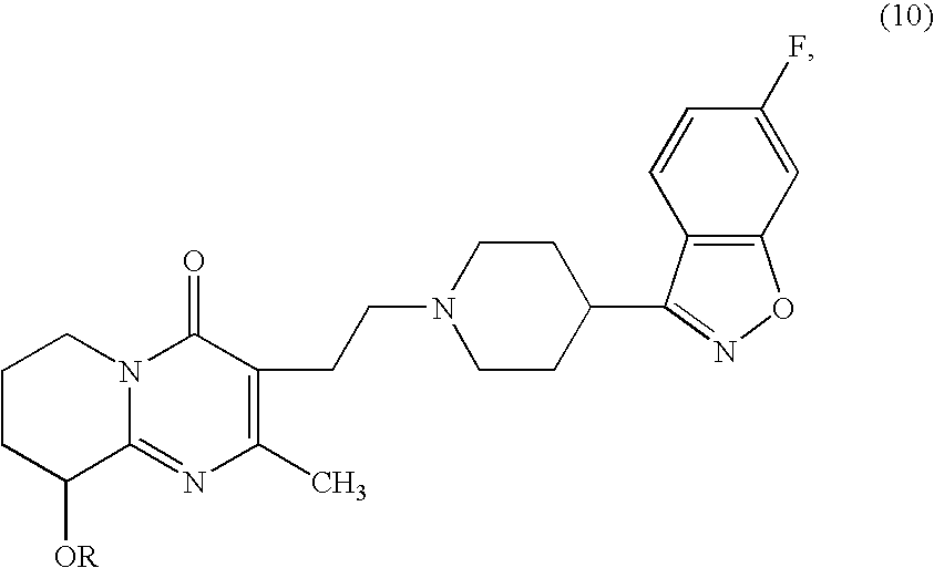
C(N1CCC(C2=NOC3=C2C=CC(F)=C3)CC1)CC1=C(C)N=C2N(C1=O)CCCC2[OR]
